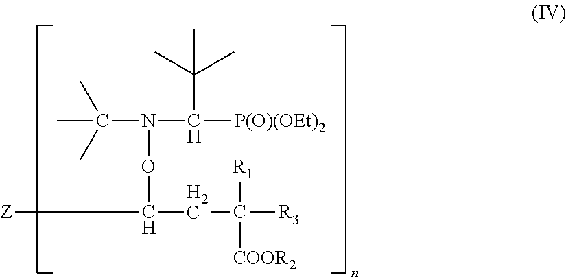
C(N(C([P(O)(OEt)2])C(C)(C)C)OC(CC([R3])([R1])[COOR2])[Z])(C)(C)C
